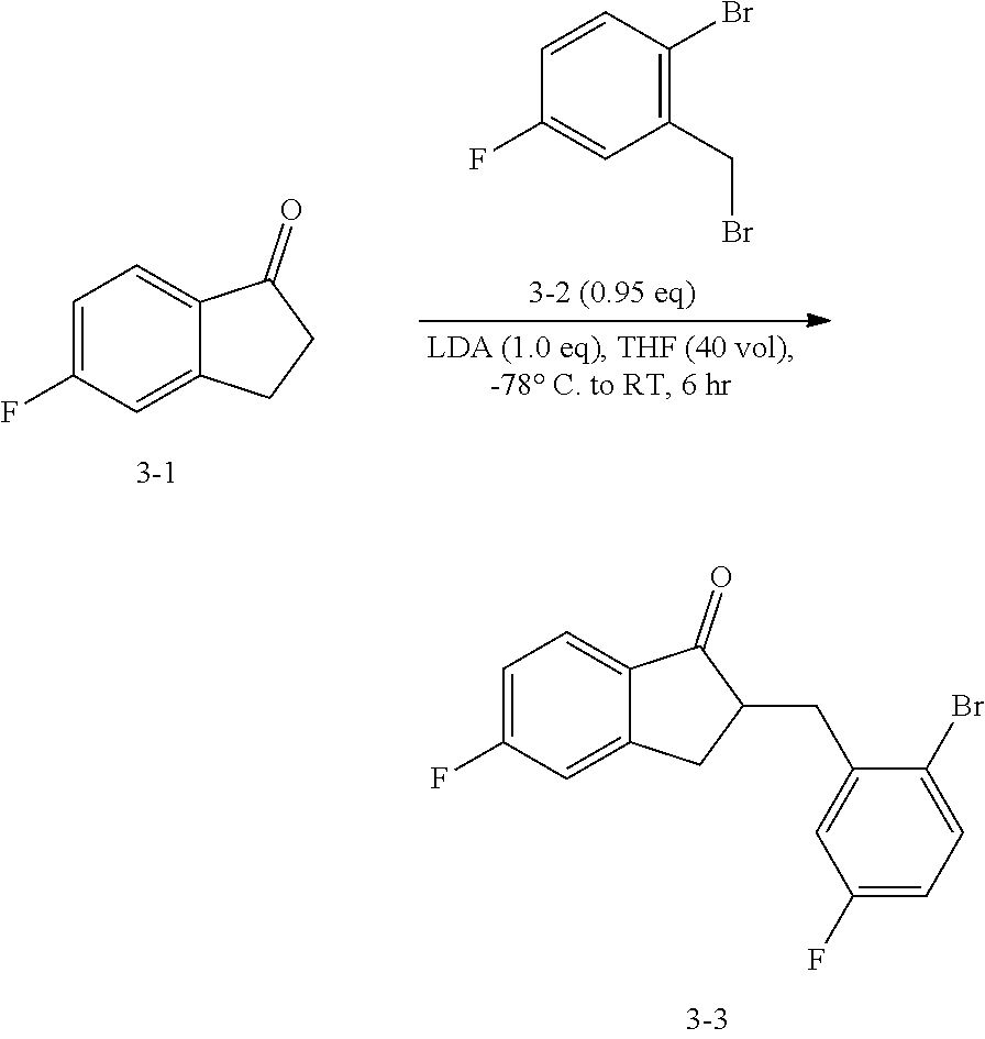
C1=C(F)C=C2C(=C1)C(=O)CC2.C1(CBr)=C(Br)C=CC(F)=C1.C1=C(F)C=C2C(=C1)C(=O)C(CC1=CC(F)=CC=C1Br)C2
